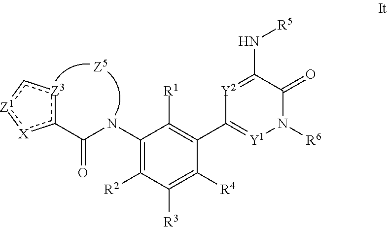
N(C(c1[Z3]c[Z1]:[X]1)=O)C1=C([R2])C([R3])=C([R4])C(C2=[Y1]N([R6])C(=O)C(N[R5])=[Y2]2)=C1[R1]
